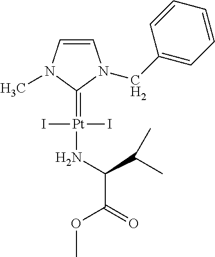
C1=CN(C)C(=[Pt](I)(I)NC(C(=O)OC)C(C)C)N1CC1=CC=CC=C1
